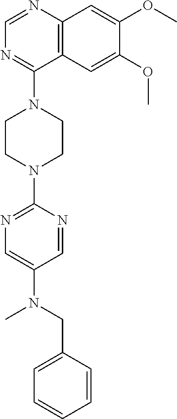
C12=C(N=CN=C1N1CCN(C3=NC=C(N(CC4=CC=CC=C4)C)C=N3)CC1)C=C(OC)C(OC)=C2
